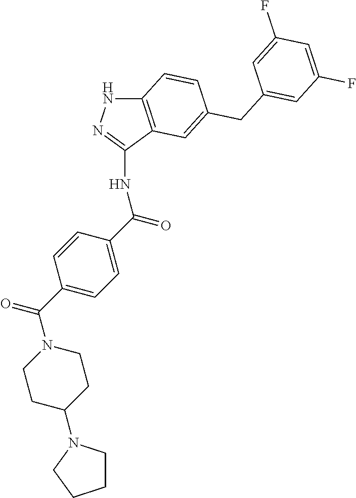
C12=C(C(NC(C3=CC=C(C(=O)N4CCC(N5CCCC5)CC4)C=C3)=O)=NN1)C=C(CC1=CC(F)=CC(F)=C1)C=C2
